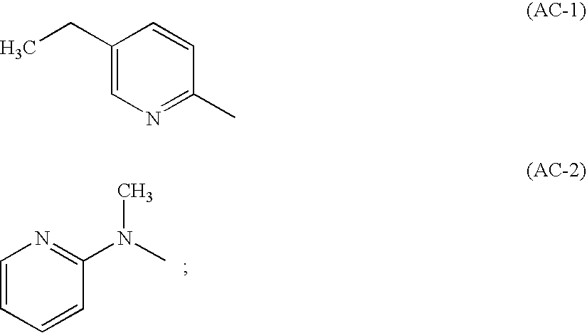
C1=CC=CC(N(C)C)=N1.C1(CC)=CN=C(C)C=C1
